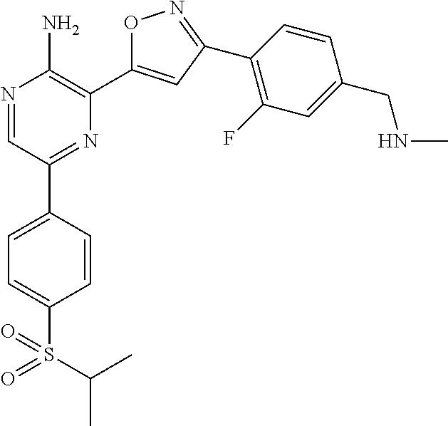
N1=CC(C2=CC=C(S(C(C)C)(=O)=O)C=C2)=NC(C2=CC(C3=C(F)C=C(CNC)C=C3)=NO2)=C1N
